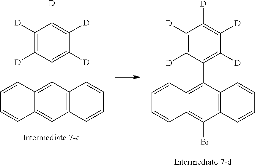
C1=CC=CC2=C1C=C1C=CC=CC1=C2C1=C([D])C([D])=C([D])C([D])=C1[D].C1=CC=CC2=C1C(Br)=C1C=CC=CC1=C2C1=C([D])C([D])=C([D])C([D])=C1[D]
